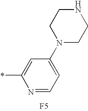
N1=CC=C(N2CCNCC2)C=C1*.[F5]
